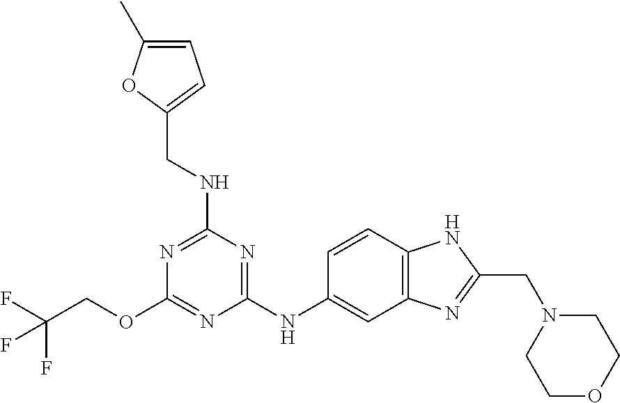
C1(NC2=CC3=C(C=C2)NC(CN2CCOCC2)=N3)=NC(NCC2=CC=C(C)O2)=NC(OCC(F)(F)F)=N1
